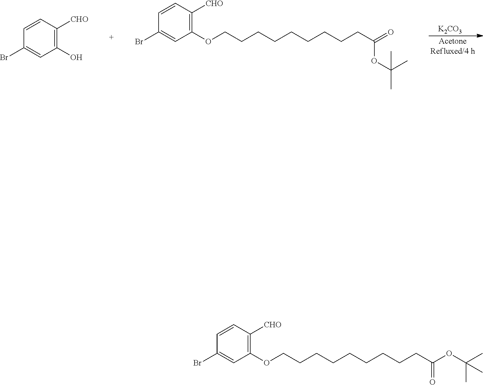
[K2CO3].[AcetoneRefluxed/4 h].C1(O)=C([CHO])C=CC(Br)=C1.C(CCCCCCCC(=O)OC(C)(C)C)COC1=C([CHO])C=CC(Br)=C1.C(CCCCCCCC(=O)OC(C)(C)C)COC1=C([CHO])C=CC(Br)=C1
